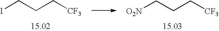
ICCC[CF3].[O2N]CCC[CF3]
